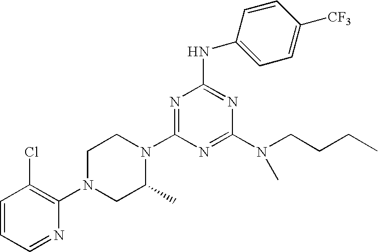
C1=CC=NC(N2CC(C)N(C3=NC(NC4=CC=C([CF3])C=C4)=NC(N(CCCC)C)=N3)CC2)=C1Cl
